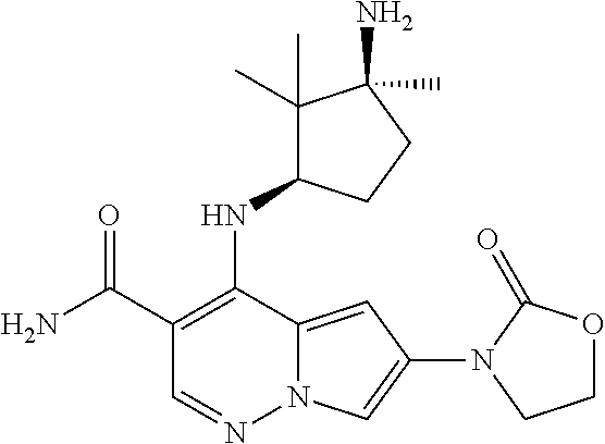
O=C(C1=C(NC2C(C)(C)C(N)(C)CC2)C2=CC(N3CCOC3=O)=CN2N=C1)N
